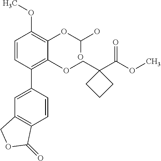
C1=CC(C2=CC3=C(C=C2)C(=O)OC3)=C(OCC2(C(OC)=O)CCC2)C(OC(O)O)=C1OC
